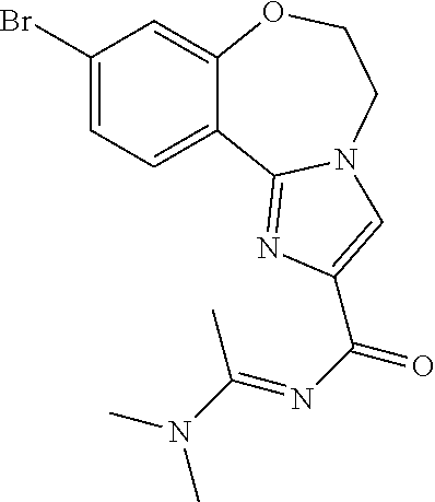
C1(Br)=CC=C2C(=C1)OCCN1C2=NC(C(N=C(N(C)C)C)=O)=C1
